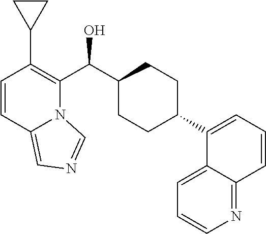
C1=CC2=CN=CN2C(C(C2CCC(C3=CC=CC4=NC=CC=C43)CC2)O)=C1C1CC1
